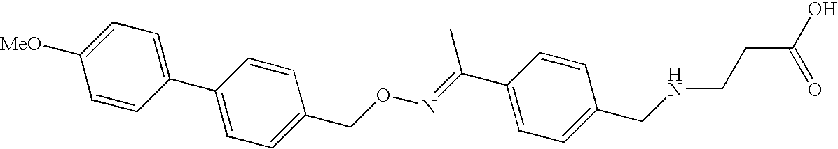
C1=CC(C2=CC=C(CON=C(C3=CC=C(CNCCC(O)=O)C=C3)C)C=C2)=CC=C1[MeO]
